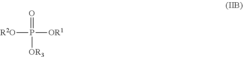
[R2O]P([OR3])(=O)[OR1]
